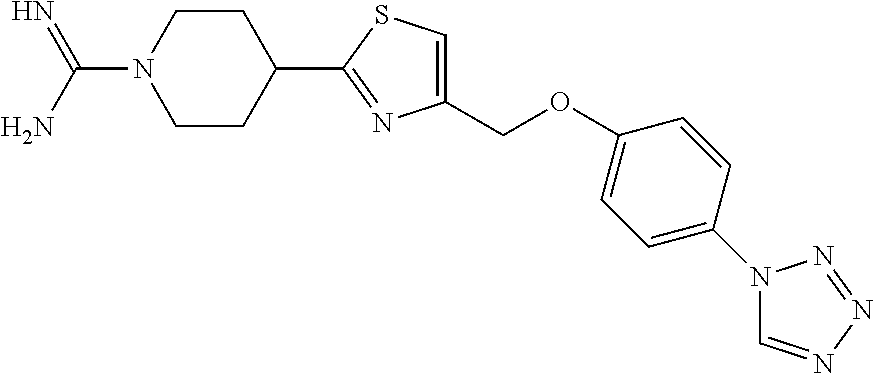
C1CC(C2=NC(COC3=CC=C(N4C=NN=N4)C=C3)=CS2)CCN1C(N)=N
